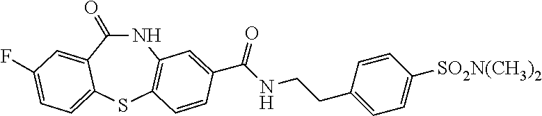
N1C(=O)C2=CC(F)=CC=C2SC2=C1C=C(C(NCCC1=CC=C([SO2N(CH3)2])C=C1)=O)C=C2
